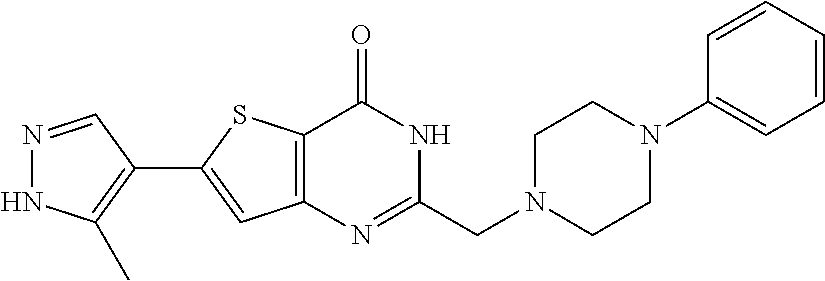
N1=CC(C2=CC3=C(S2)C(=O)NC(CN2CCN(C4=CC=CC=C4)CC2)=N3)=C(C)N1
